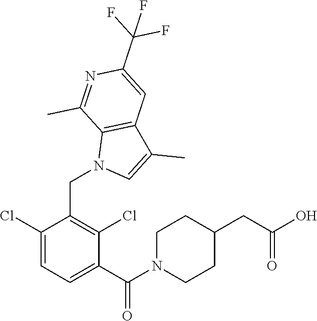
C1(Cl)=CC=C(C(N2CCC(CC(O)=O)CC2)=O)C(Cl)=C1CN1C=C(C)C2=C1C(C)=NC(C(F)(F)F)=C2
